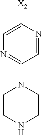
C1=NC([X2])=CN=C1N1CCNCC1
